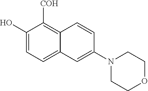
C1(O)=CC=C2C(=C1[COH])C=CC(N1CCOCC1)=C2
